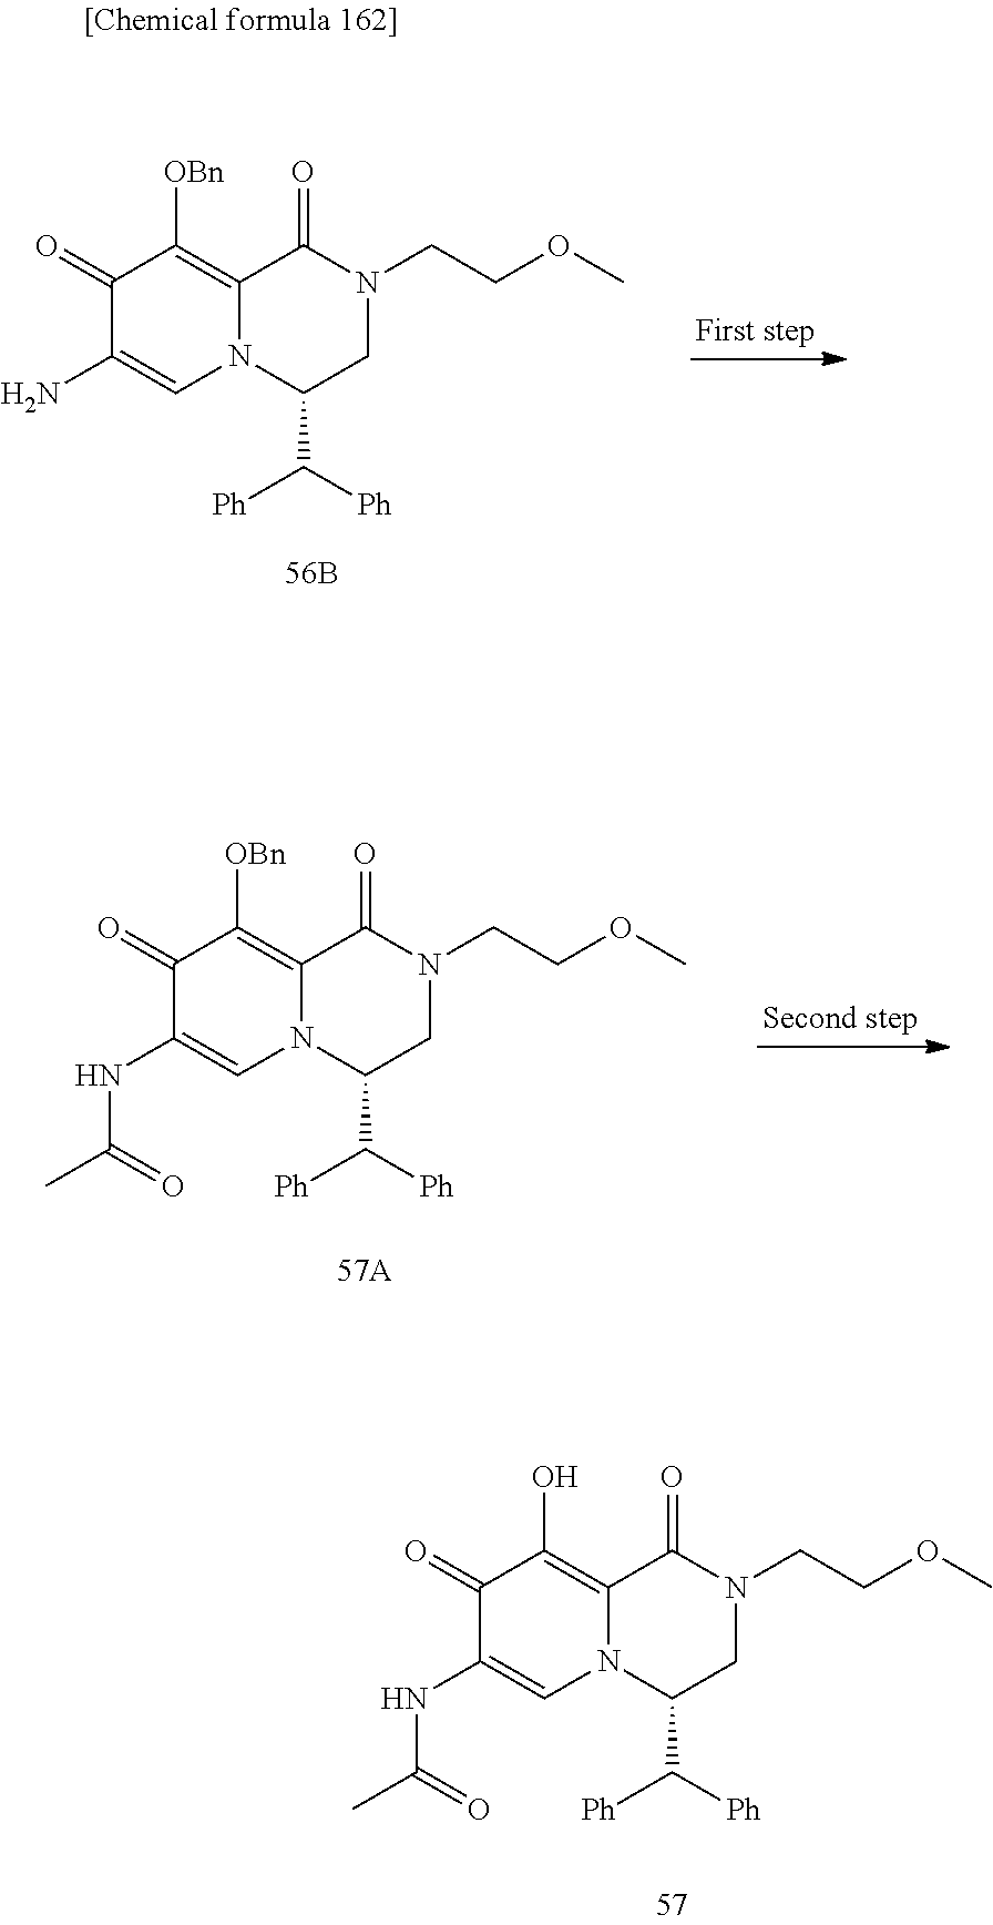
C1(=O)C(N)=CN2C(=C1[OBn])C(=O)N(CCOC)CC2C([Ph])[Ph].C1(=O)C(NC(=O)C)=CN2C(=C1[OBn])C(=O)N(CCOC)CC2C([Ph])[Ph].C1(=O)C(NC(C)=O)=CN2C(=C1O)C(=O)N(CCOC)CC2C([Ph])[Ph]
